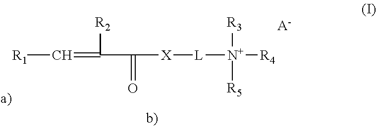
C([R1])=C(C([X][L][N+]([R4])([R3])[R5])=O)[R2].[A-]
